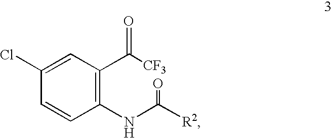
C1(Cl)=CC(C([CF3])=O)=C(NC([R2])=O)C=C1
